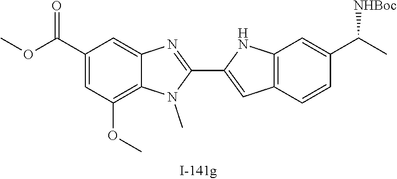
C1(C(OC)=O)=CC(OC)=C2C(=C1)N=C(C1=CC3=C(N1)C=C(C(C)[NHBoc])C=C3)N2C
